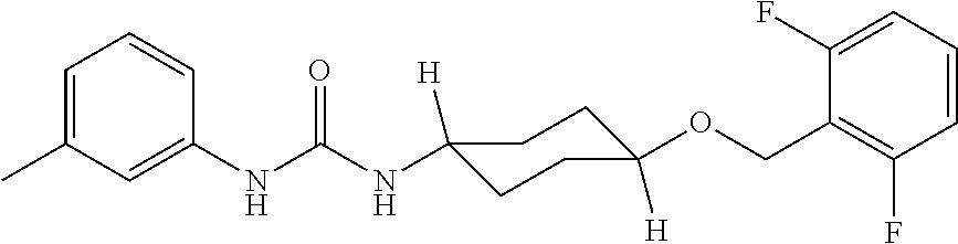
C1(NC(NC2([H])CCC([H])(OCC3=C(F)C=CC=C3F)CC2)=O)=CC(C)=CC=C1
